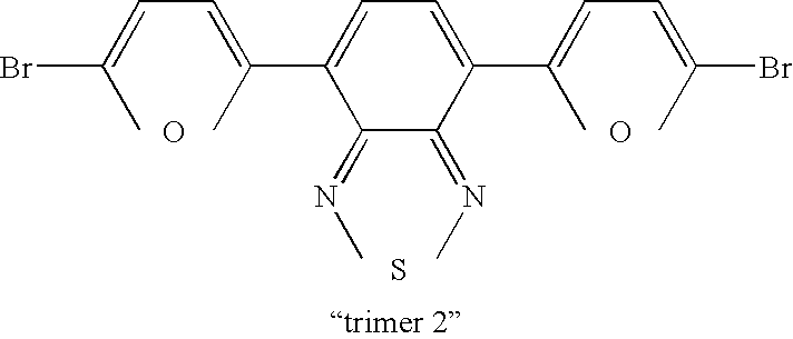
C(C1=CC=C(C(C)=CC=C(C)Br)C(=NC)C1=NC)(=CC=C(C)Br)C.O.O.S
